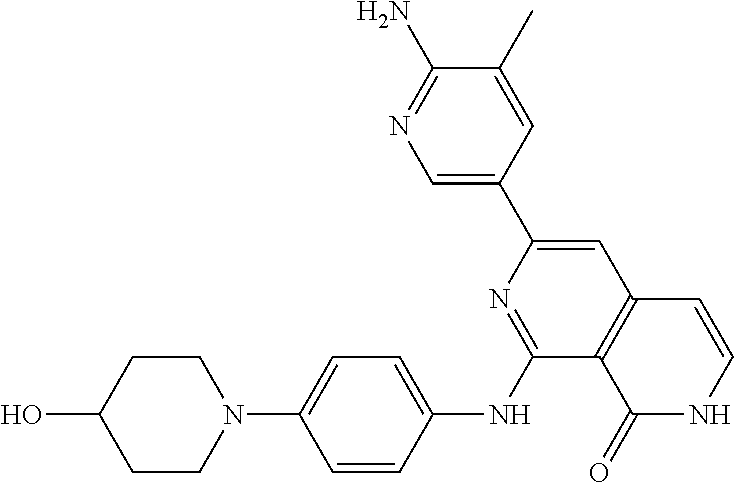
C1(C)=CC(C2=CC3=C(C(NC4=CC=C(N5CCC(O)CC5)C=C4)=N2)C(=O)NC=C3)=CN=C1N
